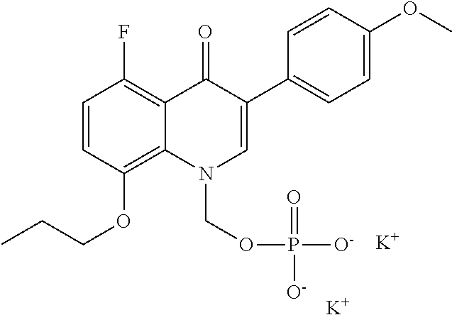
C1=CC(OCCC)=C2C(=C1F)C(=O)C(C1=CC=C(OC)C=C1)=CN2COP([O-])(=O)[O-].[K].[K]
